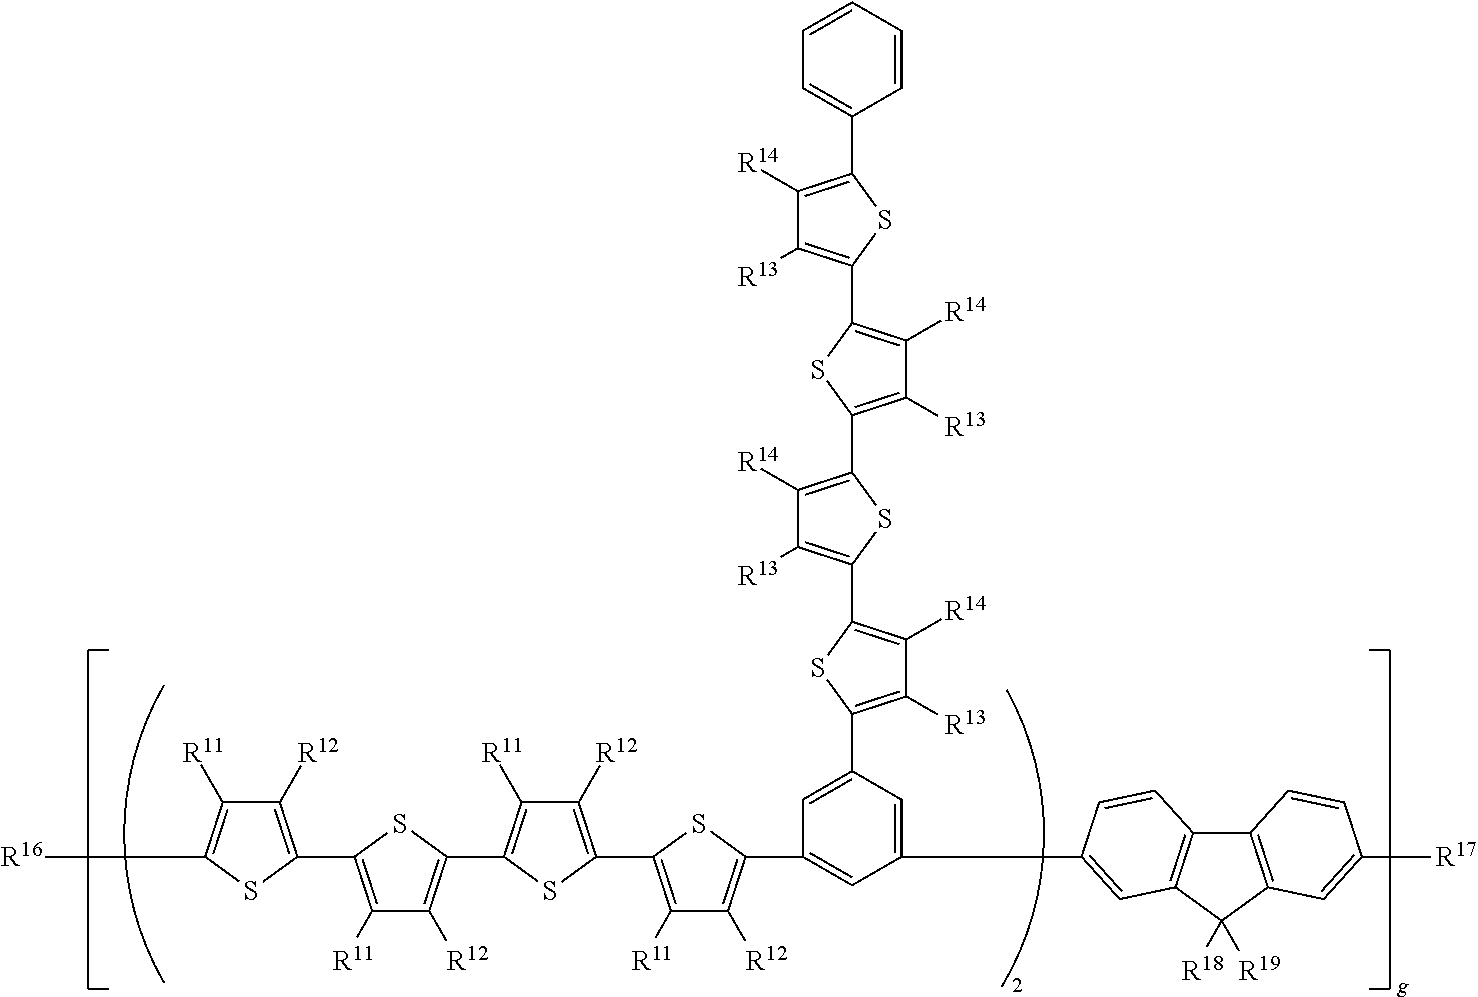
C1([R14])=C(C2=C([R13])C([R14])=C(C3=C([R13])C([R14])=C(C4=CC=CC=C4)S3)S2)SC(C2=C([R14])C([R13])=C(C3=CC(C4=C([R12])C([R11])=C(C5=C([R12])C([R11])=C(C6=C([R12])C([R11])=C(C7=C([R12])C([R11])=C([R16])S7)S6)S5)S4)=CC(C4=CC5=C(C6=C(C5([R18])[R19])C=C([R17])C=C6)C=C4)=C3)S2)=C1[R13]
